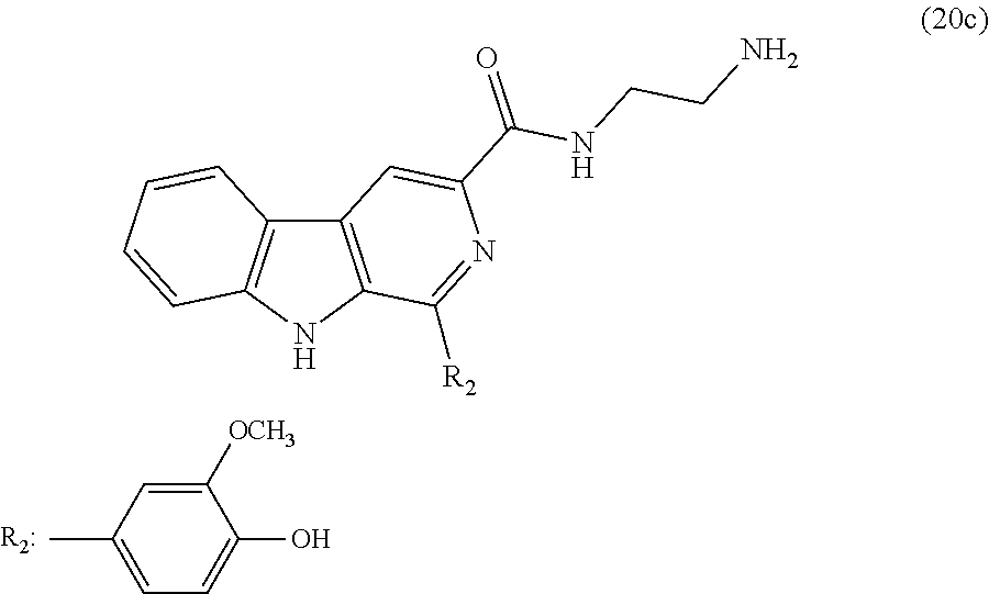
C1([OCH3])=CC(C)=CC=C1O.C12=C(NC3=C1C=CC=C3)C([R2])=NC(C(NCCN)=O)=C2
